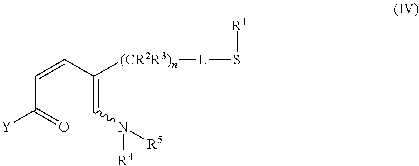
C([(CR2R3)n][L]S[R1])(=CN([R4])[R5])C=CC([Y])=O
